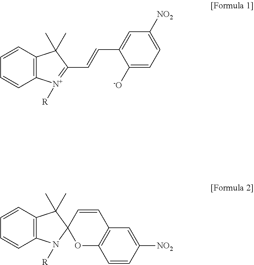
C12=C(C=CC=C1)C(C)(C)C(C=CC1=CC([NO2])=CC=C1[-O])=[N+]2[R].C12=C(C=CC=C1)C(C)(C)C1(N2[R])OC2=C(C=C1)C=C([NO2])C=C2
